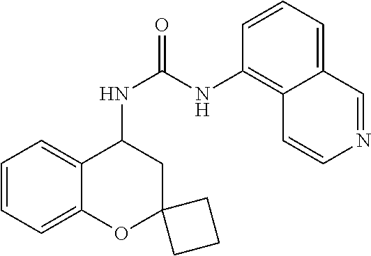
C1=CC=C2C(=C1)C(NC(NC1=C3C=CN=CC3=CC=C1)=O)CC1(O2)CCC1
